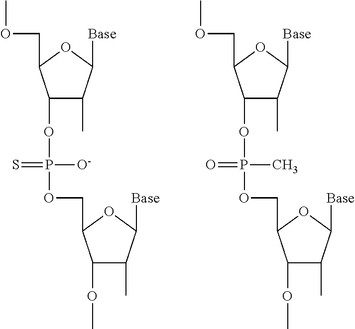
C1(OP(=S)([O-])OCC2C(OC)C(C)C([Base])O2)C(C)C([Base])OC1COC.C1(OP(=O)(C)OCC2C(OC)C(C)C([Base])O2)C(C)C([Base])OC1COC
